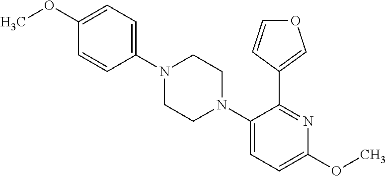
C1(C2=COC=C2)=NC(OC)=CC=C1N1CCN(C2=CC=C(OC)C=C2)CC1
